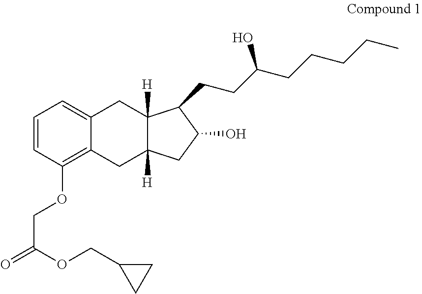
C1=CC(OCC(=O)OCC2CC2)=C2C(=C1)CC1([H])C([H])(C2)CC(O)C1CCC(CCCCC)O
